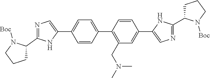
N1=C(C2CCCN2[Boc])NC(C2=CC=C(C3=C(CN(C)C)C=C(C4=CN=C(C5CCCN5[Boc])N4)C=C3)C=C2)=C1
